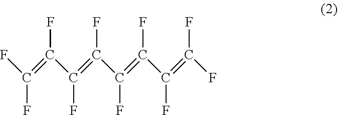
FC(=C(F)C(=C(F)C(=C(F)C(=C(F)F)F)F)F)F
